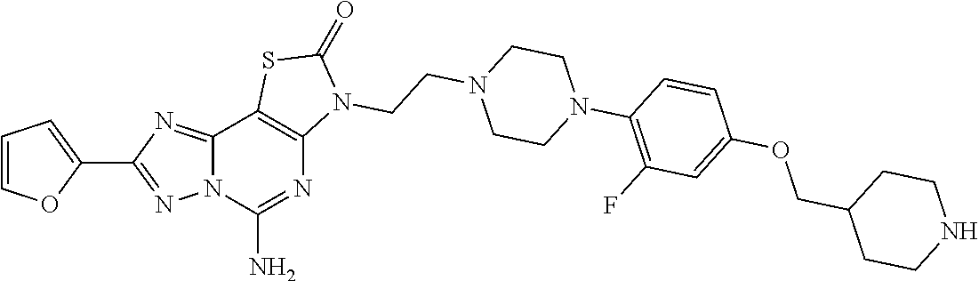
C12=NC(C3=CC=CO3)=NN1C(N)=NC1=C2SC(=O)N1CCN1CCN(C2=C(F)C=C(OCC3CCNCC3)C=C2)CC1
